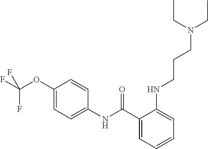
C1(C(NC2=CC=C(OC(F)(F)F)C=C2)=O)=CC=CC=C1NCCCN(CC)CC
